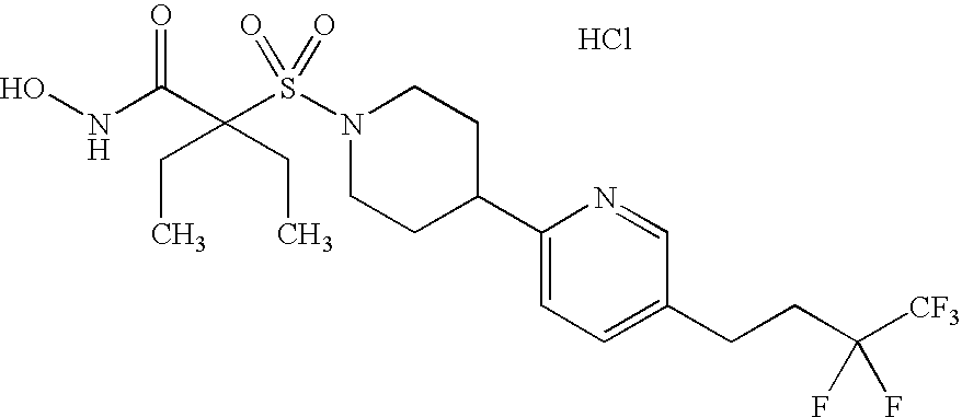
ONC(C(S(N1CCC(C2=CC=C(CCC([CF3])(F)F)C=N2)CC1)(=O)=O)(CC)CC)=O.Cl
